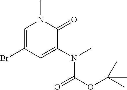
C1=C(Br)C=C(N(C)C(=O)OC(C)(C)C)C(=O)N1C
